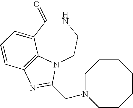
C1(=O)C2=CC=CC3=C2N(CCN1)C(CN1CCCCCCC1)=N3
